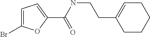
C1=C(Br)OC(C(=O)NCCC2=CCCCC2)=C1
